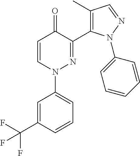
C1=CN(C2=CC=CC(C(F)(F)F)=C2)N=C(C2=C(C)C=NN2C2=CC=CC=C2)C1=O
